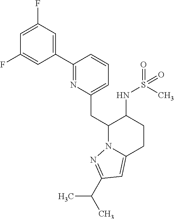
C1(CC2N3C(=CC(C(C)C)=N3)CCC2NS(C)(=O)=O)=CC=CC(C2=CC(F)=CC(F)=C2)=N1
